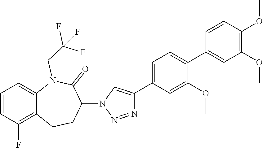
C1=C2C(=C(F)C=C1)CCC(N1C=C(C3=CC=C(C4=CC(OC)=C(OC)C=C4)C(OC)=C3)N=N1)C(=O)N2CC(F)(F)F
